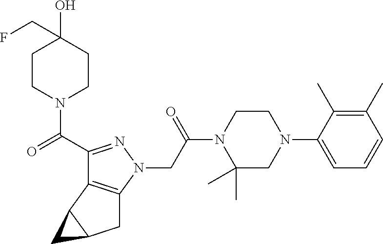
C1CN(C(C2=NN(CC(N3C(C)(C)CN(C4=CC=CC(C)=C4C)CC3)=O)C3=C2C2C(C3)C2)=O)CCC1(O)CF
